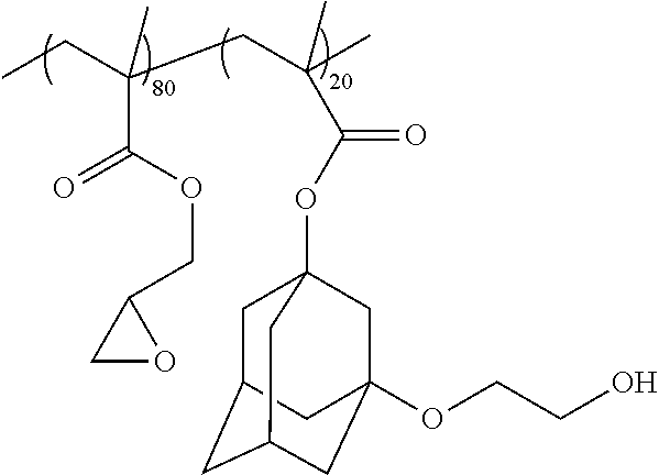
CCC(CC(C)(C)C(OC12CC3CC(CC(OCCO)(C1)C3)C2)=O)(C(OCC1CO1)=O)C
